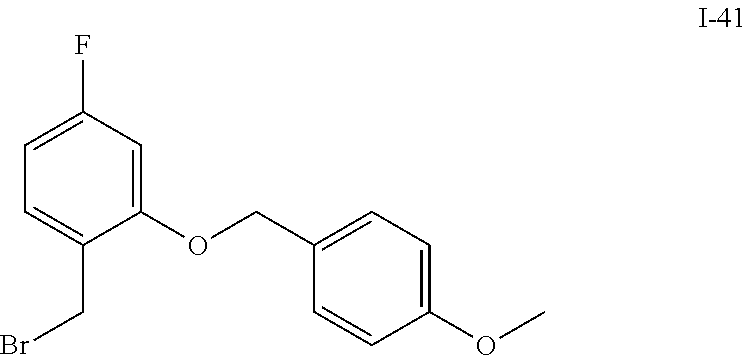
O(CC1=CC=C(OC)C=C1)C1=CC(F)=CC=C1CBr
